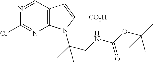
C12=C(C=NC(Cl)=N1)C=C([CO2H])N2C(CNC(OC(C)(C)C)=O)(C)C
